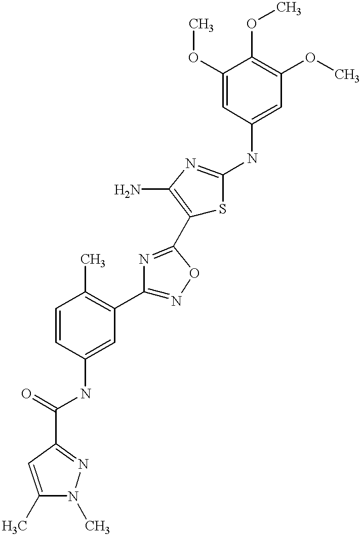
C1(C(=O)NC2=CC(C3=NOC(C4=C(N)N=C(NC5=CC(OC)=C(OC)C(OC)=C5)S4)=N3)=C(C)C=C2)=NN(C)C(C)=C1
